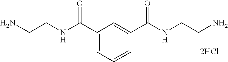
C1(C(NCCN)=O)=CC=CC(C(NCCN)=O)=C1
